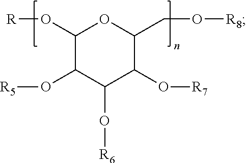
C1(O[R])C(O[R5])C(O[R6])C(O[R7])C(CO[R8])O1
